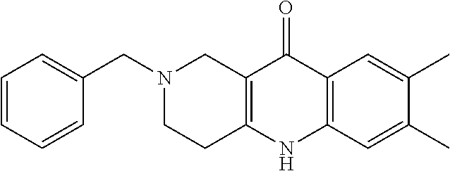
N1(CC2=CC=CC=C2)CCC2=C(C1)C(=O)C1=C(N2)C=C(C)C(C)=C1
